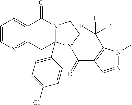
C1=CN=C2C(=C1)C(=O)N1C(C3=CC=C(Cl)C=C3)(C2)N(C(=O)C2=C(C(F)(F)F)N(C)N=C2)CC1
